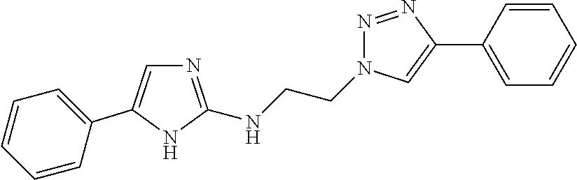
N1=C(NCCN2N=NC(C3=CC=CC=C3)=C2)NC(C2=CC=CC=C2)=C1
